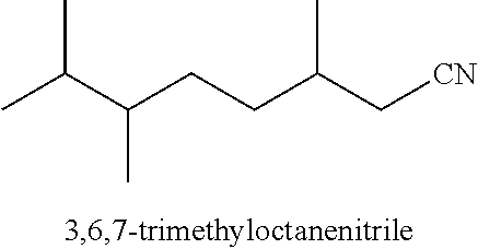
CC(C(CCC(C[CN])C)C)C
